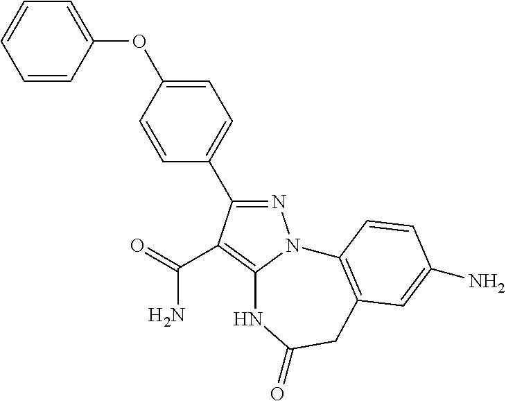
N12C(=C(C(N)=O)C(C3=CC=C(OC4=CC=CC=C4)C=C3)=N1)NC(=O)CC1=C2C=CC(N)=C1
